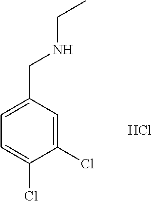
C1=C(Cl)C(Cl)=CC(CNCC)=C1.Cl
